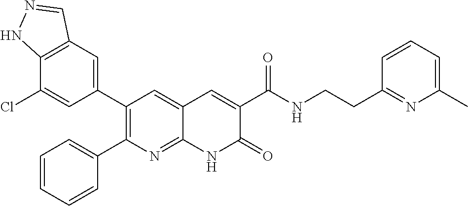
C12=C(C=C(C3=C(C4=CC=CC=C4)N=C4C(=C3)C=C(C(NCCC3=NC(C)=CC=C3)=O)C(=O)N4)C=C1Cl)C=NN2
